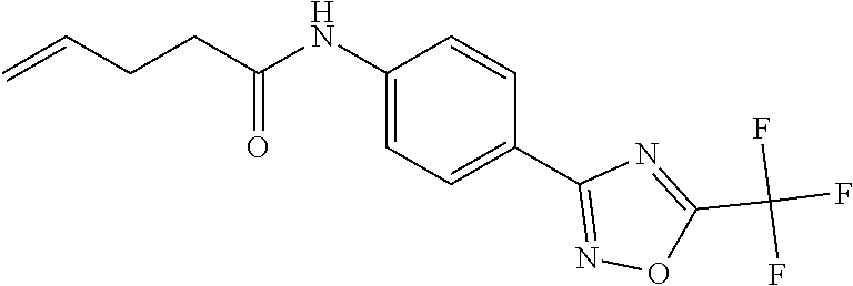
C1(NC(CCC=C)=O)=CC=C(C2=NOC(C(F)(F)F)=N2)C=C1
